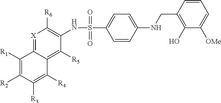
N(S(=O)(=O)C1=CC=C(NCC2=C(O)C([OMe])=CC=C2)C=C1)C1=C([R6])[X]=C2C(=C1[R5])C([R4])=C([R3])C([R2])=C2[R1]
